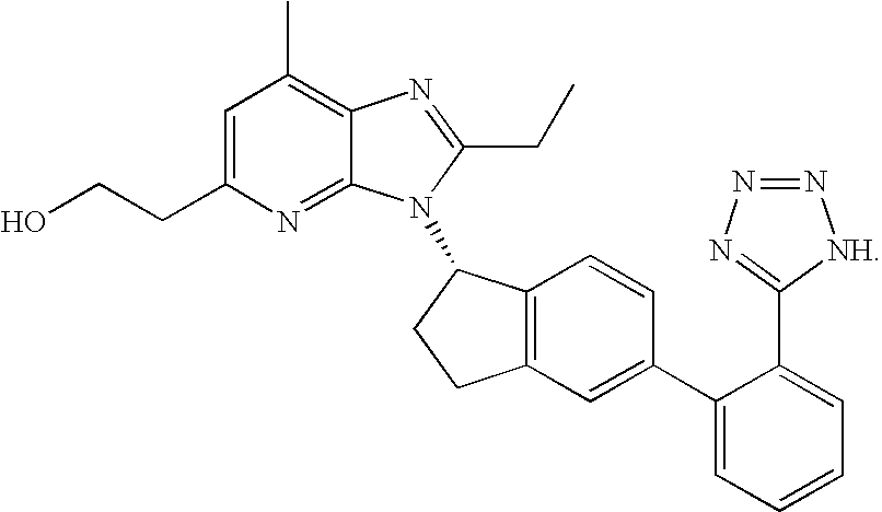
C1=C(CCO)N=C2C(=C1C)N=C(CC)N2C1C2=C(CC1)C=C(C1=CC=CC=C1C1=NN=N[NH]1)C=C2
